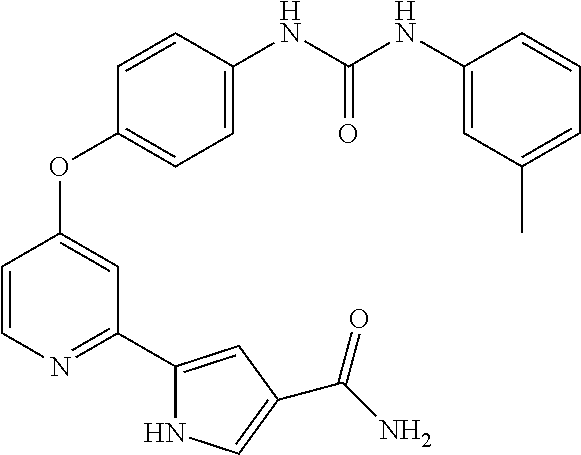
C1=CC(NC(=O)NC2=CC(C)=CC=C2)=CC=C1OC1=CC(C2=CC(C(N)=O)=CN2)=NC=C1
